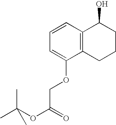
C1=CC2=C(C(OCC(=O)OC(C)(C)C)=C1)CCCC2O
